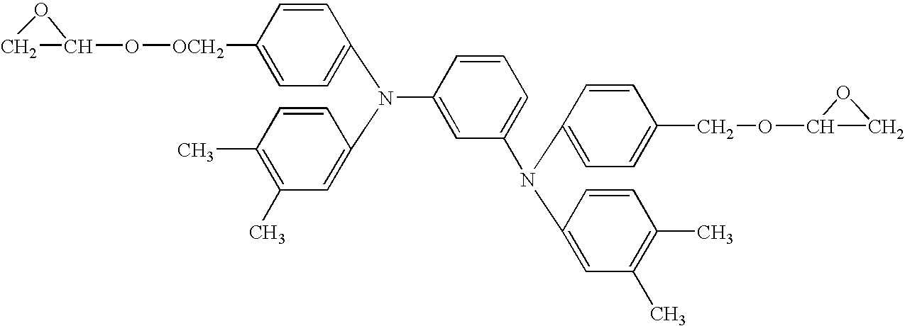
C1C(O[OCH2]C2=CC=C(N(C3=CC(C)=C(C)C=C3)C3=CC(N(C4=CC=C(COC5CO5)C=C4)C4=CC(C)=C(C)C=C4)=CC=C3)C=C2)O1
